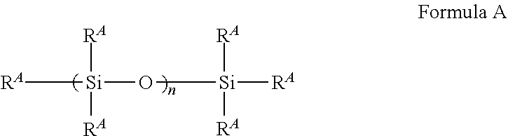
[RA][Si](O[Si]([RA])([RA])[RA])([RA])[RA]
